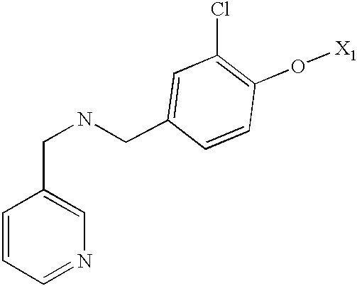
C1(CNCC2=CC(Cl)=C(O[X1])C=C2)=CN=CC=C1
